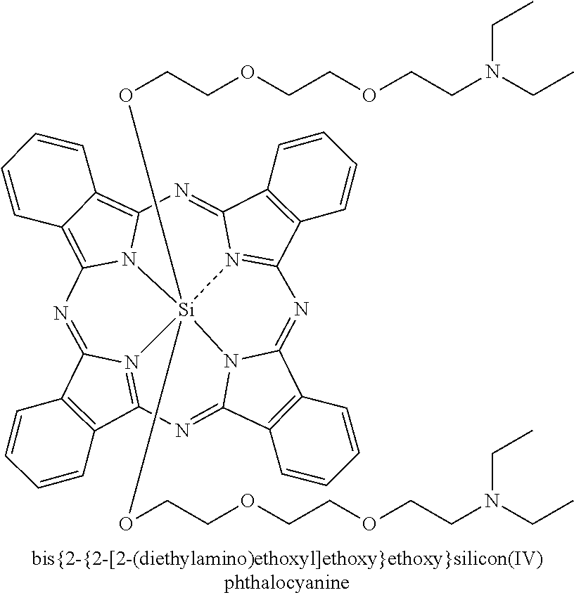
C12=C(C3=N4C1=NC1=C5C(=C6N1[Si]41(OCCOCCOCCN(CC)CC)(OCCOCCOCCN(CC)CC)N4=C(C7=C(C4=N6)C=CC=C7)N=C4C6=C(C(=N3)N41)C=CC=C6)C=CC=C5)C=CC=C2
